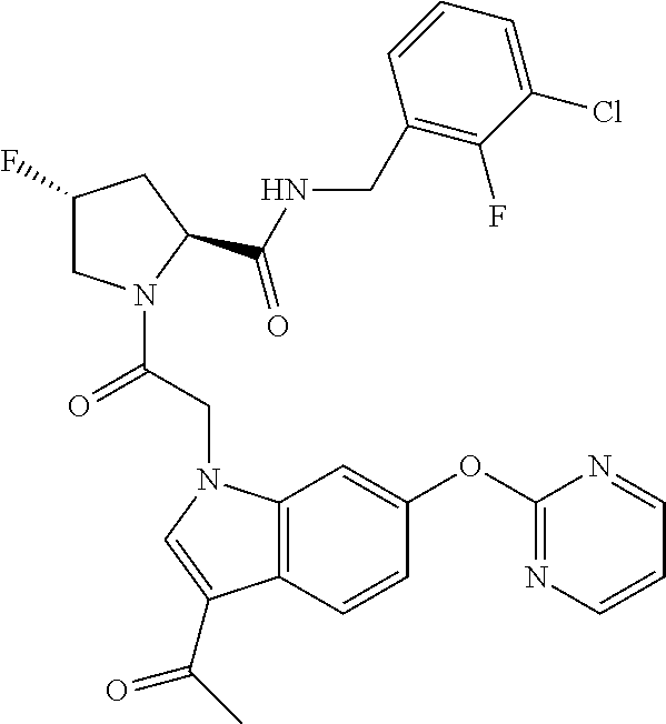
C1(F)CN(C(CN2C3=C(C=CC(OC4=NC=CC=N4)=C3)C(C(C)=O)=C2)=O)C(C(NCC2=C(F)C(Cl)=CC=C2)=O)C1
